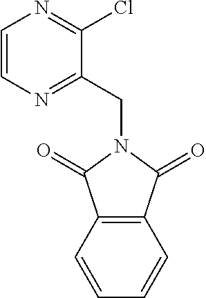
C1=CN=C(CN2C(=O)C3=C(C2=O)C=CC=C3)C(Cl)=N1
